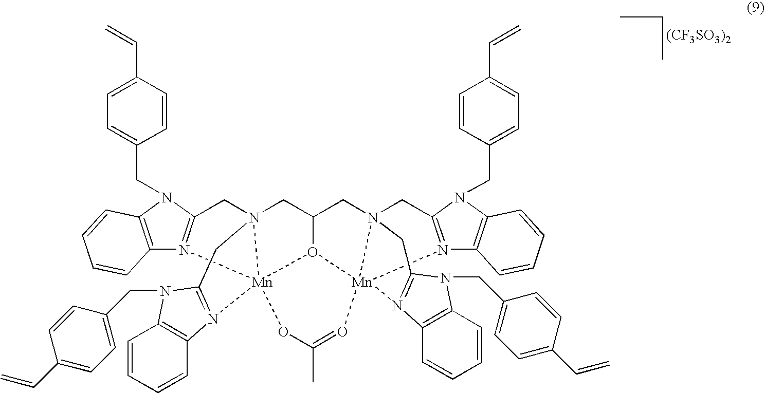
C12=C(N(CC3=CC=C(C=C)C=C3)C3=N1[Mn]145N(C3)(CC3CN67CC8=N(C9=C(N8CC8=CC=C(C=C)C=C8)C=CC=C9)[Mn]6(O31)(N1=C(N(CC3=CC=C(C=C)C=C3)C3=C1C=CC=C3)C7)O=C(C)O4)CC1=N5C3=C(C=CC=C3)N1CC1=CC=C(C=C)C=C1)C=CC=C2.[(CF3SO3)2]
